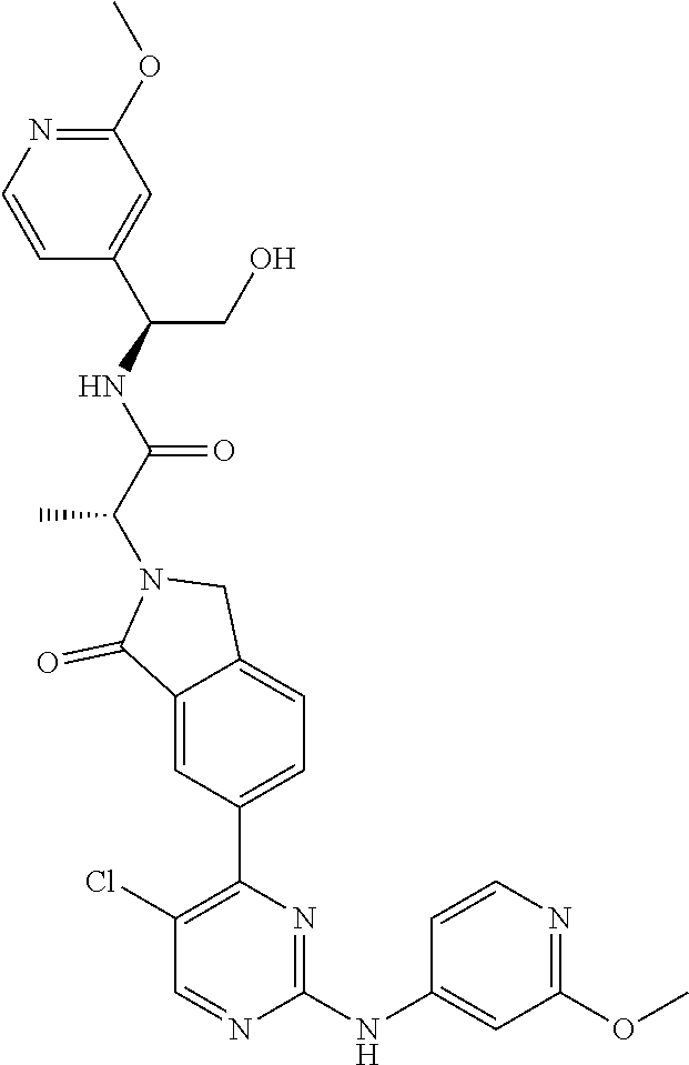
C1(NC2=CC(OC)=NC=C2)=NC(C2=CC=C3C(=C2)C(=O)N(C(C)C(=O)NC(C2=CC(OC)=NC=C2)CO)C3)=C(Cl)C=N1
